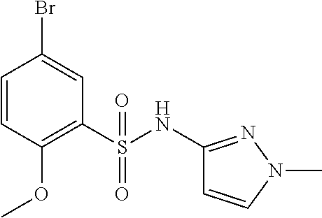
C1=CC(OC)=C(S(NC2=NN(C)C=C2)(=O)=O)C=C1Br
